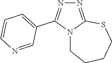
N1=C2N(C(C3=CC=CN=C3)=N1)CCCCS2
